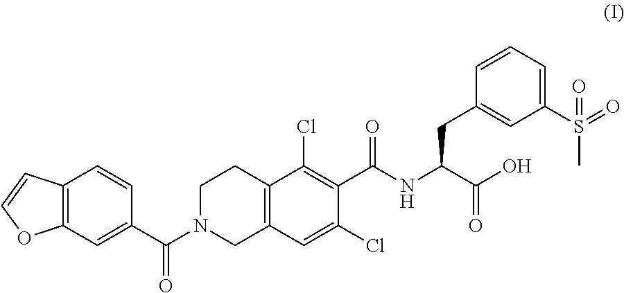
C12=C(C=C(C(N3CC4=C(CC3)C(Cl)=C(C(NC(C(O)=O)CC3=CC(S(=O)(=O)C)=CC=C3)=O)C(Cl)=C4)=O)C=C1)OC=C2
